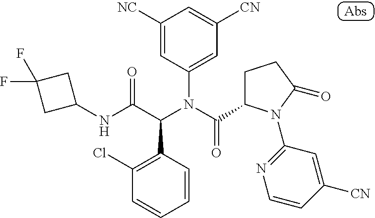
C1(NC(C(N(C(=O)C2CCC(=O)N2C2=NC=CC([CN])=C2)C2=CC([CN])=CC([NC])=C2)C2=C(Cl)C=CC=C2)=O)CC(F)(F)C1
